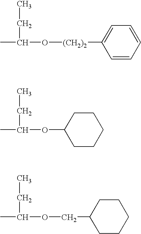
CC(O[(CH2)2]C1=CC=CC=C1)CC.CC(OC1CCCCC1)CC.CC(OCC1CCCCC1)CC
